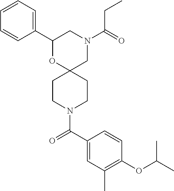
N1(C(CC)=O)CC2(OC(C3=CC=CC=C3)C1)CCN(C(C1=CC(C)=C(OC(C)C)C=C1)=O)CC2
